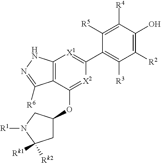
C1([R2])=C(O)C([R4])=C([R5])C(C2=[X1]C3=C(C(OC4CC([Rk2])([Rk1])N([R1])C4)=[X2]2)C([R6])=NN3)=C1[R3]
